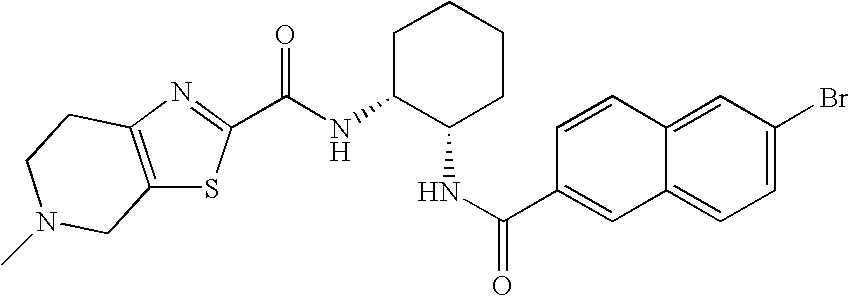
C(NC1C(NC(=O)C2=CC3=CC=C(Br)C=C3C=C2)CCCC1)(=O)C1=NC2=C(S1)CN(C)CC2
